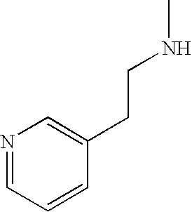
N1=CC=CC(CCNC)=C1
